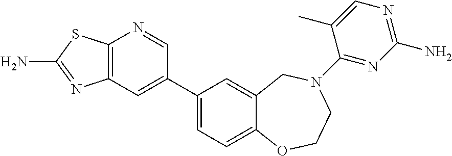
C12=C(C=C(C3=CC=C4C(=C3)CN(C3=NC(N)=NC=C3C)CCO4)C=N1)N=C(N)S2
